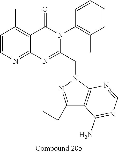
C1=CN=C2C(=C1C)C(=O)N(C1=C(C)C=CC=C1)C(CN1N=C(CC)C3=C1N=CN=C3N)=N2
